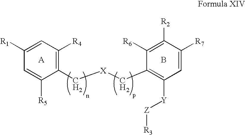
B.C1(C[X]CC2=C([Y][Z][R3])C=C([R7])C([R2])=C2[R6])=C([R4])C=C([R1])C=C1[R5]
